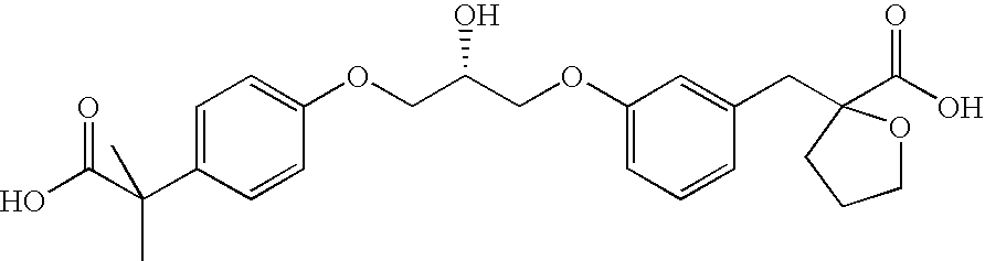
C(COC1=CC=CC(CC2(C(O)=O)OCCC2)=C1)(COC1=CC=C(C(C(O)=O)(C)C)C=C1)O
